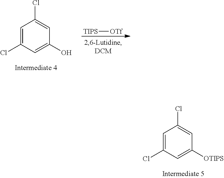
C1=C(Cl)C=C(O)C=C1Cl.[TIPS][OTf].C1=C(Cl)C=C([OTIPS])C=C1Cl
